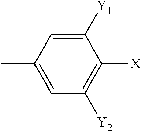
C1([Y1])=CC(C)=CC([Y2])=C1[X]
